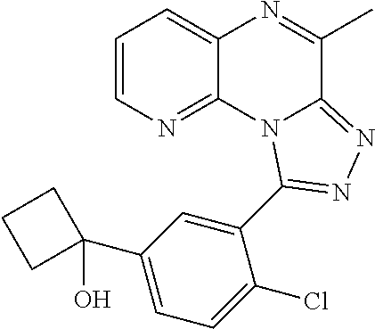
C1=CN=C2C(=C1)N=C(C)C1=NN=C(C3=CC(C4(O)CCC4)=CC=C3Cl)N21
